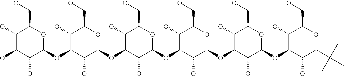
C1(O)C(OC2C(O)C(OC3C(O)C(OC4C(O)C(O)C(O)C(CO)O4)C(O)C(CO)O3)C(O)C(CO)O2)C(O)C(OC2C(O)C(OC(C(CC(C)(C)C)O)C(C(O)CO)O)OC(CO)C2O)OC1CO
